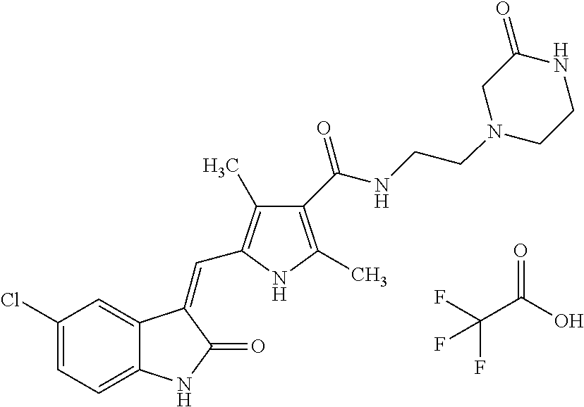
C1(Cl)=CC=C2C(=C1)C(=CC1=C(C)C(C(NCCN3CC(=O)NCC3)=O)=C(C)N1)C(=O)N2.O=C(O)C(F)(F)F
